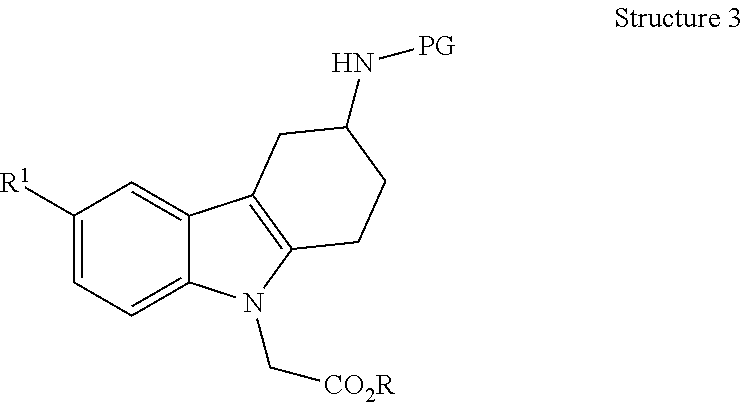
C1([R1])=CC=C2C(=C1)C1=C(N2C[CO2R])CCC(N[PG])C1
